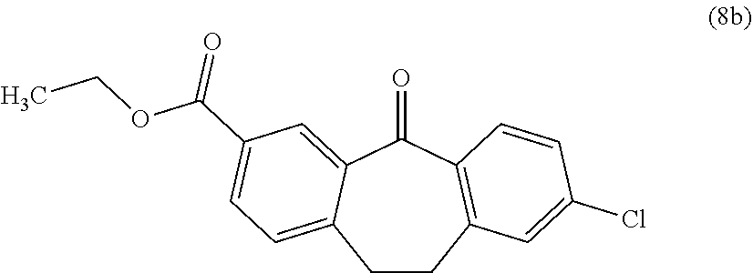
C1CC2=C(C(=O)C3=CC(C(OCC)=O)=CC=C13)C=CC(Cl)=C2
